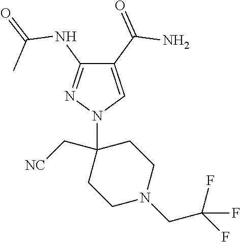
C1(C(=O)N)=CN(C2(C[NC])CCN(CC(F)(F)F)CC2)N=C1NC(=O)C
